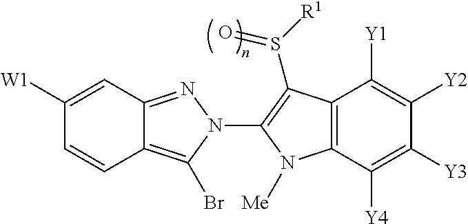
C1([W1])=CC2=NN(C3=C(S(=O)[R1])C4=C(C([Y4])=C([Y3])C([Y2])=C4[Y1])N3[Me])C(Br)=C2C=C1
